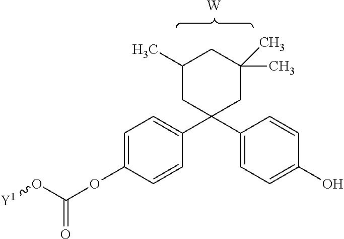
[W].C1=C(OC(O[Y1])=O)C=CC(C2(C3=CC=C(O)C=C3)CC(C)(C)CC(C)C2)=C1
